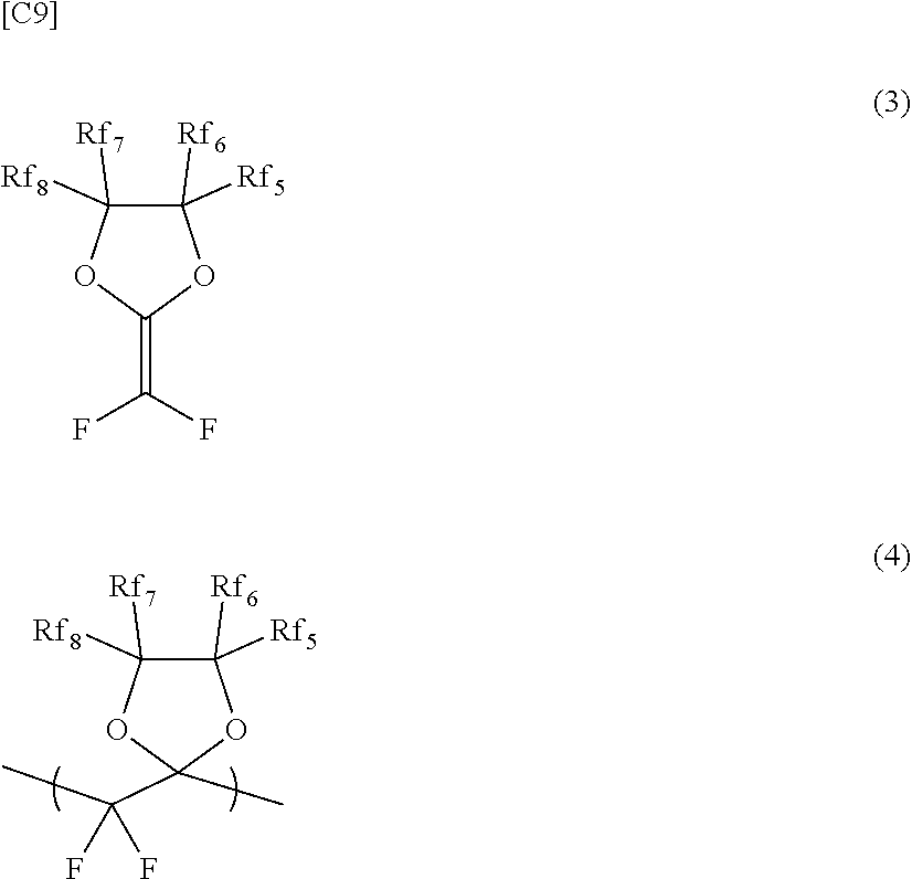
C1([Rf5])([Rf6])C([Rf7])([Rf8])OC(C(C)(F)F)(C)O1.[[C9]].C1([Rf5])([Rf6])C([Rf7])([Rf8])OC(=C(F)F)O1
